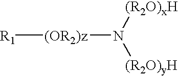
[R1][(OR2)z]N([(R2O)xH])[(R2O)yH]
